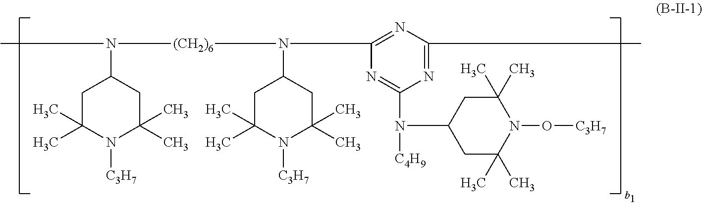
CN(C1CC(C)(C)N([C3H7])C(C)(C)C1)[(CH2)6]N(C1CC(C)(C)N([C3H7])C(C)(C)C1)C1=NC(C)=NC(N([C4H9])C2CC(C)(C)N(O[C3H7])C(C)(C)C2)=N1
